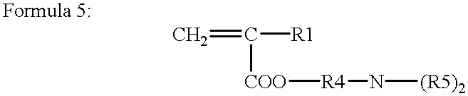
C=C([COO][R4]N[(R5)2])[R1]
